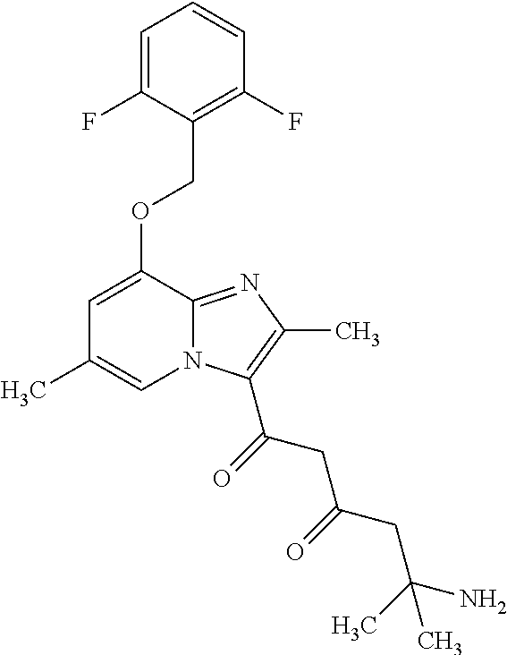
C1=C(F)C(COC2=CC(C)=CN3C2=NC(C)=C3C(CC(=O)CC(C)(N)C)=O)=C(F)C=C1
